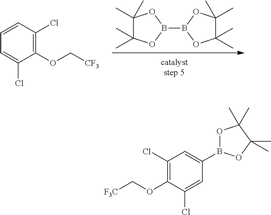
C1(C)(C)C(C)(C)OB(B2OC(C)(C)C(C)(C)O2)O1.C1=C(Cl)C(OC[CF3])=C(Cl)C=C1.C1=C(Cl)C(OC[F3C])=C(Cl)C=C1B1OC(C)(C)C(C)(C)O1
